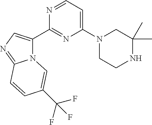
N12C(C3=NC(N4CCNC(C)(C)C4)=CC=N3)=CN=C1C=CC(C(F)(F)F)=C2
